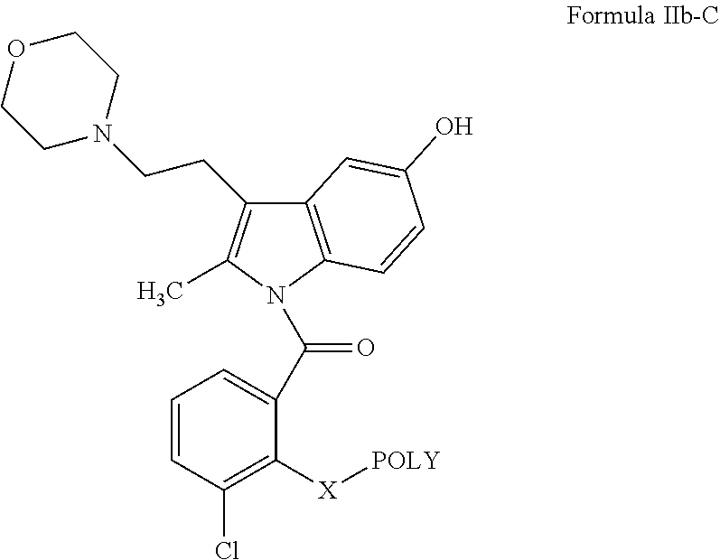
C12=C(N(C(C3=CC=CC(Cl)=C3[X][POLY])=O)C(C)=C1CCN1CCOCC1)C=CC(O)=C2
